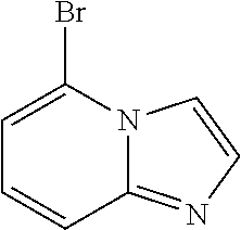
C12=NC=CN1C(Br)=CC=C2
